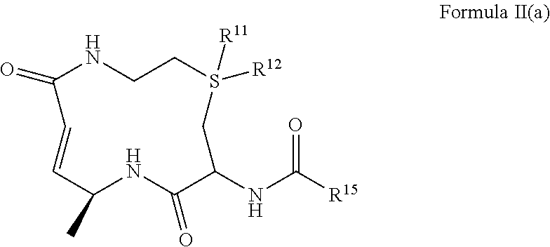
O=C1NCCS([R12])([R11])CC(NC([R15])=O)C(=O)NC(C)C=C1
